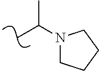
CC(N1CCCC1)C
